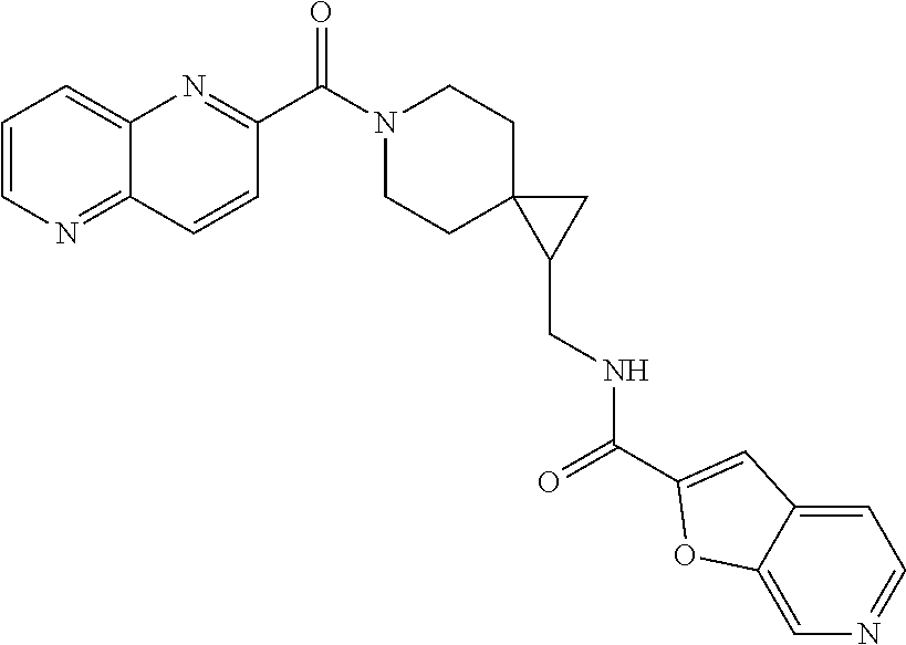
C1=CN=C2C(=C1)N=C(C(=O)N1CCC3(CC1)C(CNC(=O)C1=CC4=CC=NC=C4O1)C3)C=C2
